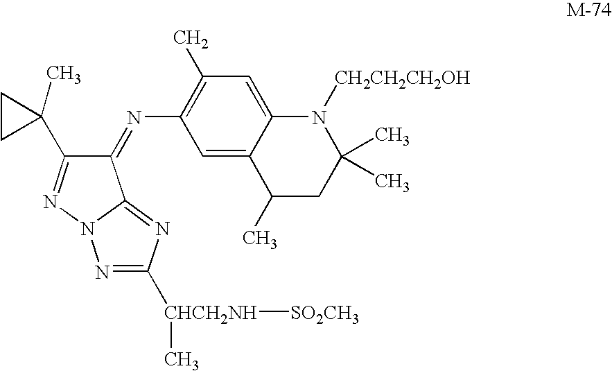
C1(=NC2=C(C)C=C3C(=C2)C(C)CC(C)(C)N3[CH2CH2CH2OH])C(C2(C)CC2)=NN2C1=NC([CHCH2NH](C)[SO2CH3])=N2
